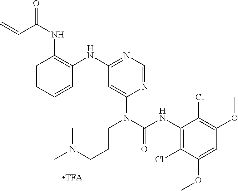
C1=CC=CC(NC2=NC=NC(N(CCCN(C)C)C(NC3=C(Cl)C(OC)=CC(OC)=C3Cl)=O)=C2)=C1NC(C=C)=O
